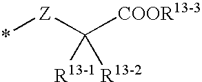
*[Z]C([COOR13-3])([R13-1])[R13-2]
